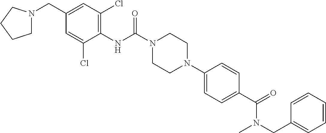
C1(NC(N2CCN(C3=CC=C(C(=O)N(CC4=CC=CC=C4)C)C=C3)CC2)=O)=C(Cl)C=C(CN2CCCC2)C=C1Cl
